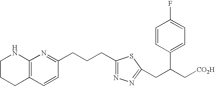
C1CCC2=C(N1)N=C(CCCC1=NN=C(CC(C3=CC=C(F)C=C3)C[CO2H])S1)C=C2
